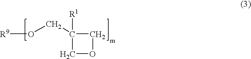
[R9]OCC1([R1])COC1
